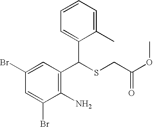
C1(C(SCC(=O)OC)C2=CC=CC=C2C)=C(N)C(Br)=CC(Br)=C1
